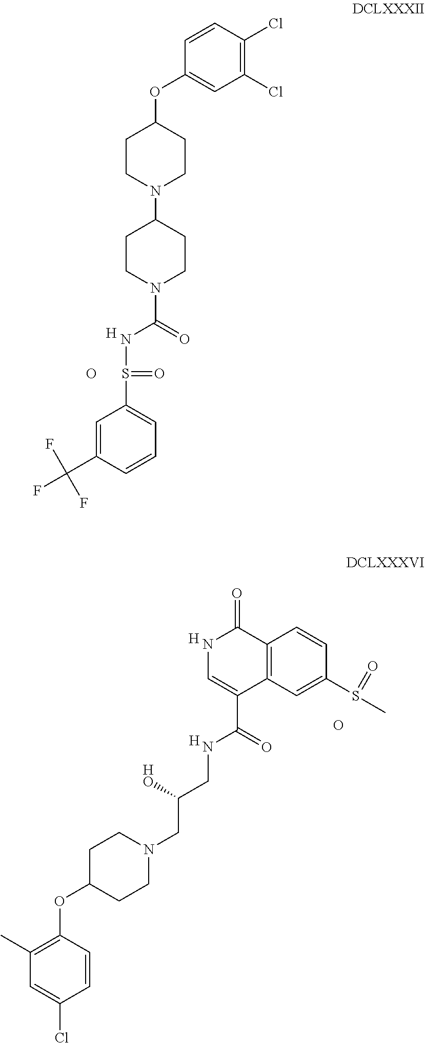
C1(Cl)=C(Cl)C=CC(OC2CCN(C3CCN(C(=O)NS(=O)C4=CC=CC(C(F)(F)F)=C4)CC3)CC2)=C1.O.[H].C12=C(C=C(S(C)=O)C=C1)C(C(=O)NCC(CN1CCC(OC3=C(C)C=C(Cl)C=C3)CC1)[HO])=CNC2=O.[H].[H].O
